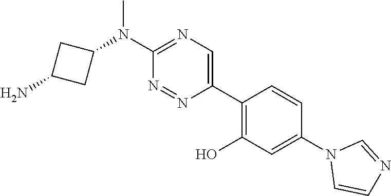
C1(N(C2=NC=C(C3=C(O)C=C(N4C=CN=C4)C=C3)N=N2)C)CC(N)C1
